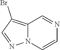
C12=C(Br)C=NN1C=CN=C2
